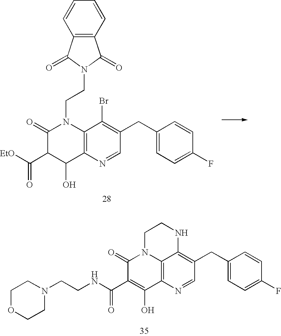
[EtO]C(C1C(O)C2=C(N(CCN3C(=O)C4=C(C3=O)C=CC=C4)C1=O)C(Br)=C(CC1=CC=C(F)C=C1)C=N2)=O.C1OCCN(CCNC(C2=C(O)C3=C4N(C2=O)CCNC4=C(CC2=CC=C(F)C=C2)C=N3)=O)C1
